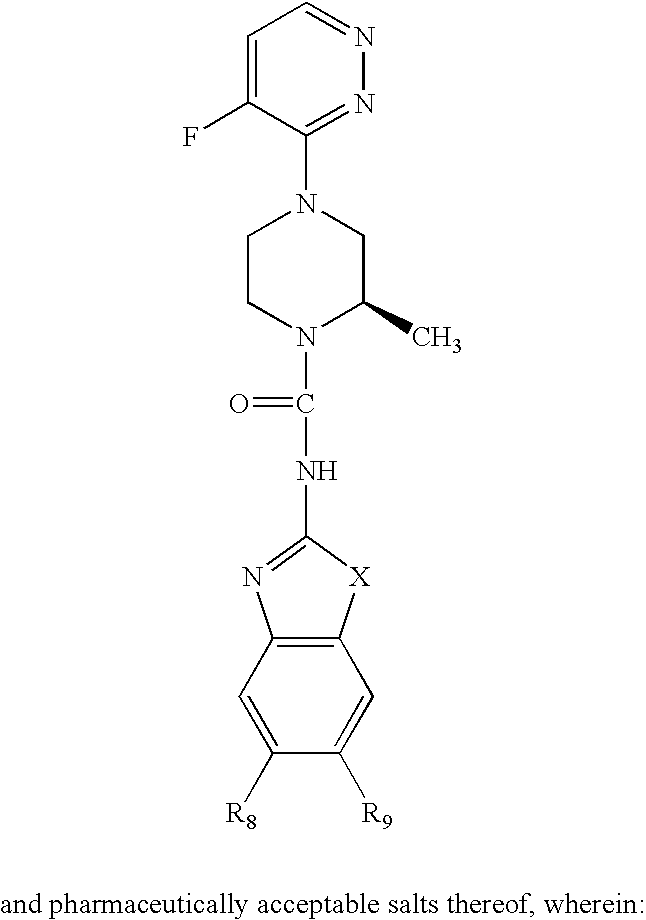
C1=C(F)C(N2CCN(C(=O)NC3=NC4=C([X]3)C=C([R9])C([R8])=C4)C(C)C2)=NN=C1
